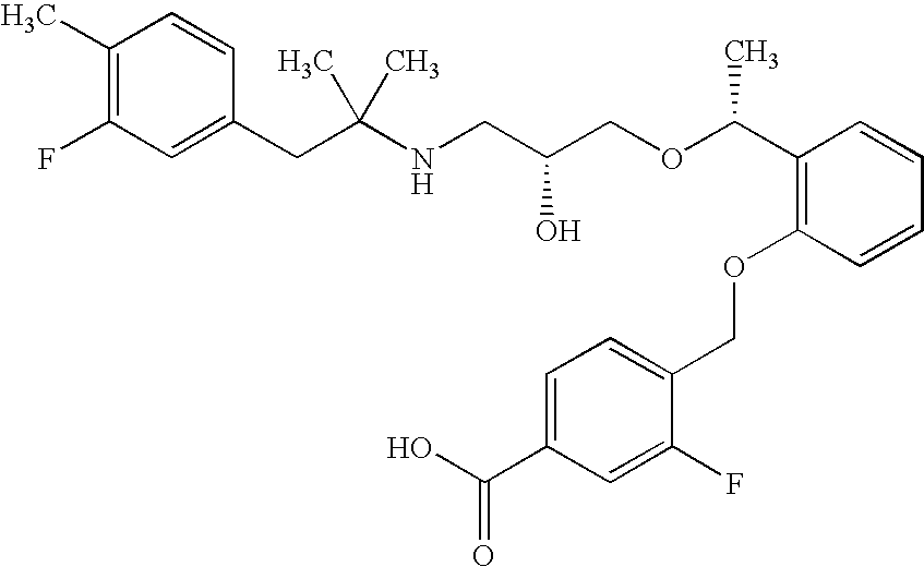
C1(CC(NCC(COC(C2=C(OCC3=CC=C(C(O)=O)C=C3F)C=CC=C2)C)O)(C)C)=CC(F)=C(C)C=C1
